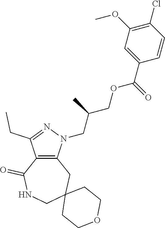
C12=C(N(CC(COC(C3=CC(OC)=C(Cl)C=C3)=O)C)N=C1CC)CC1(CNC2=O)CCOCC1
